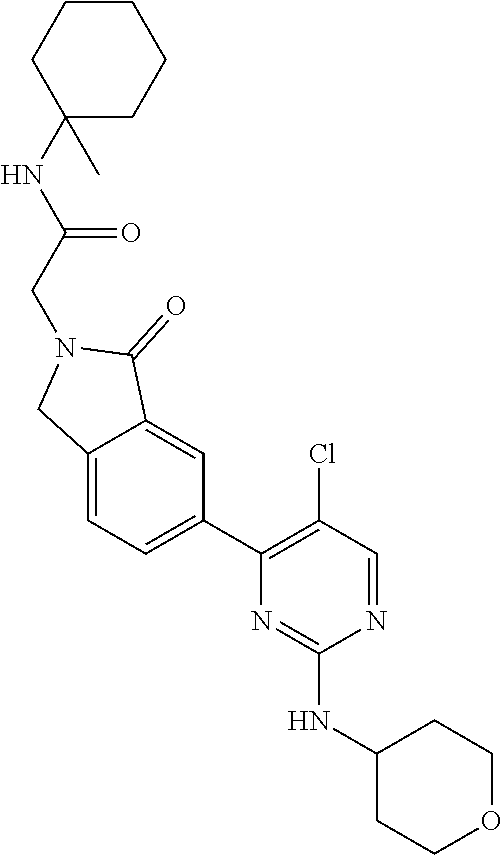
N1=CC(Cl)=C(C2=CC=C3C(=C2)C(=O)N(CC(=O)NC2(C)CCCCC2)C3)N=C1NC1CCOCC1
